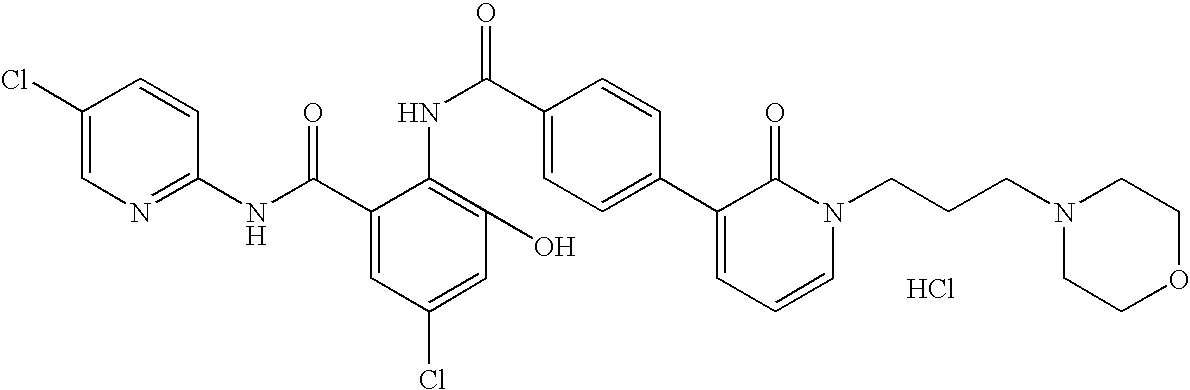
C1(NC(C2=CC(Cl)=CC(O)=C2NC(C2=CC=C(C3=CC=CN(CCCN4CCOCC4)C3=O)C=C2)=O)=O)=NC=C(Cl)C=C1.Cl
